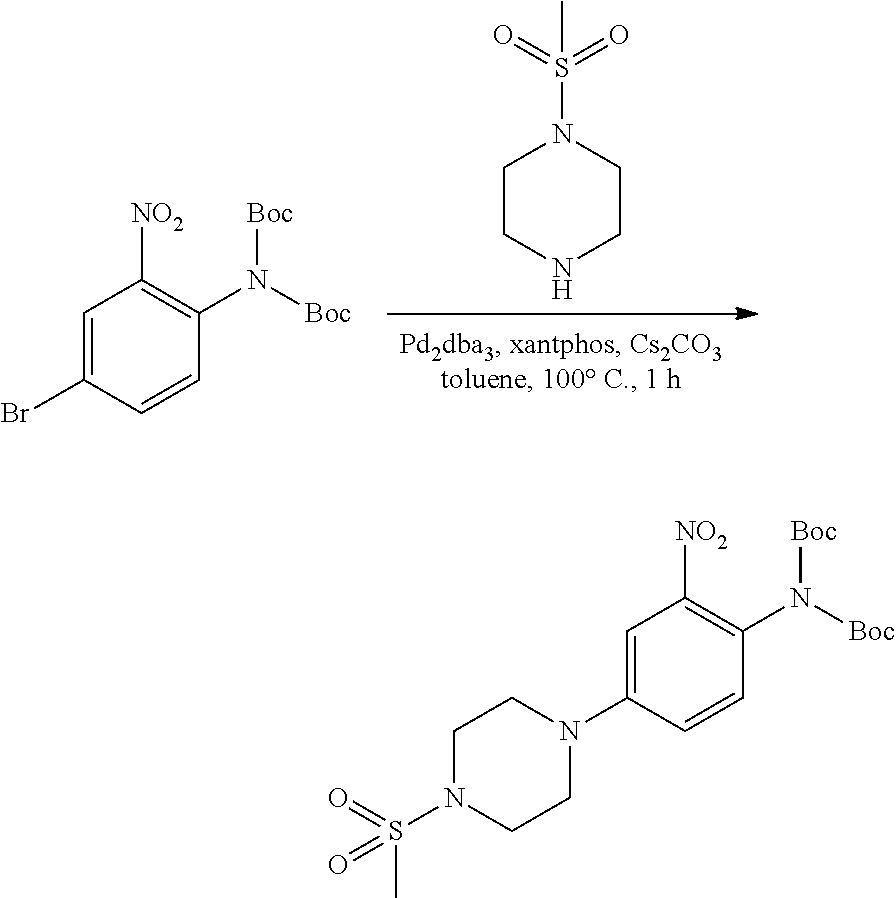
C1CNCCN1S(=O)(=O)C.C1=C(Br)C=CC(N([Boc])[Boc])=C1[NO2].C1=C(N2CCN(S(=O)(C)=O)CC2)C=CC(N([Boc])[Boc])=C1[NO2]
